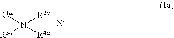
[R1a]N([R4a])([R2a])[R3a].[X-]
